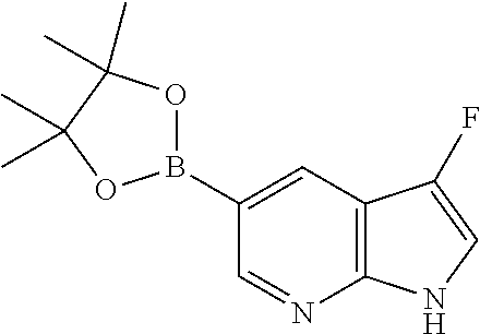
C1(B2OC(C)(C)C(C)(C)O2)=CC2=C(N=C1)NC=C2F
